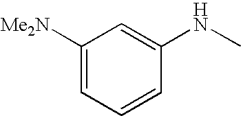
C1([Me2N])=CC=CC(NC)=C1
